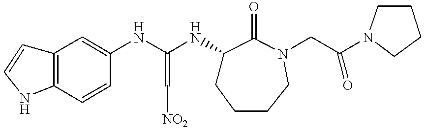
C12=C(C=CC(NC(NC3CCCCN(CC(N4CCCC4)=O)C3=O)=C[NO2])=C1)NC=C2
